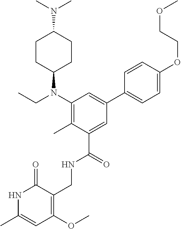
C1CC(N(C2=C(C)C(C(NCC3=C(OC)C=C(C)NC3=O)=O)=CC(C3=CC=C(OCCOC)C=C3)=C2)CC)CCC1N(C)C
